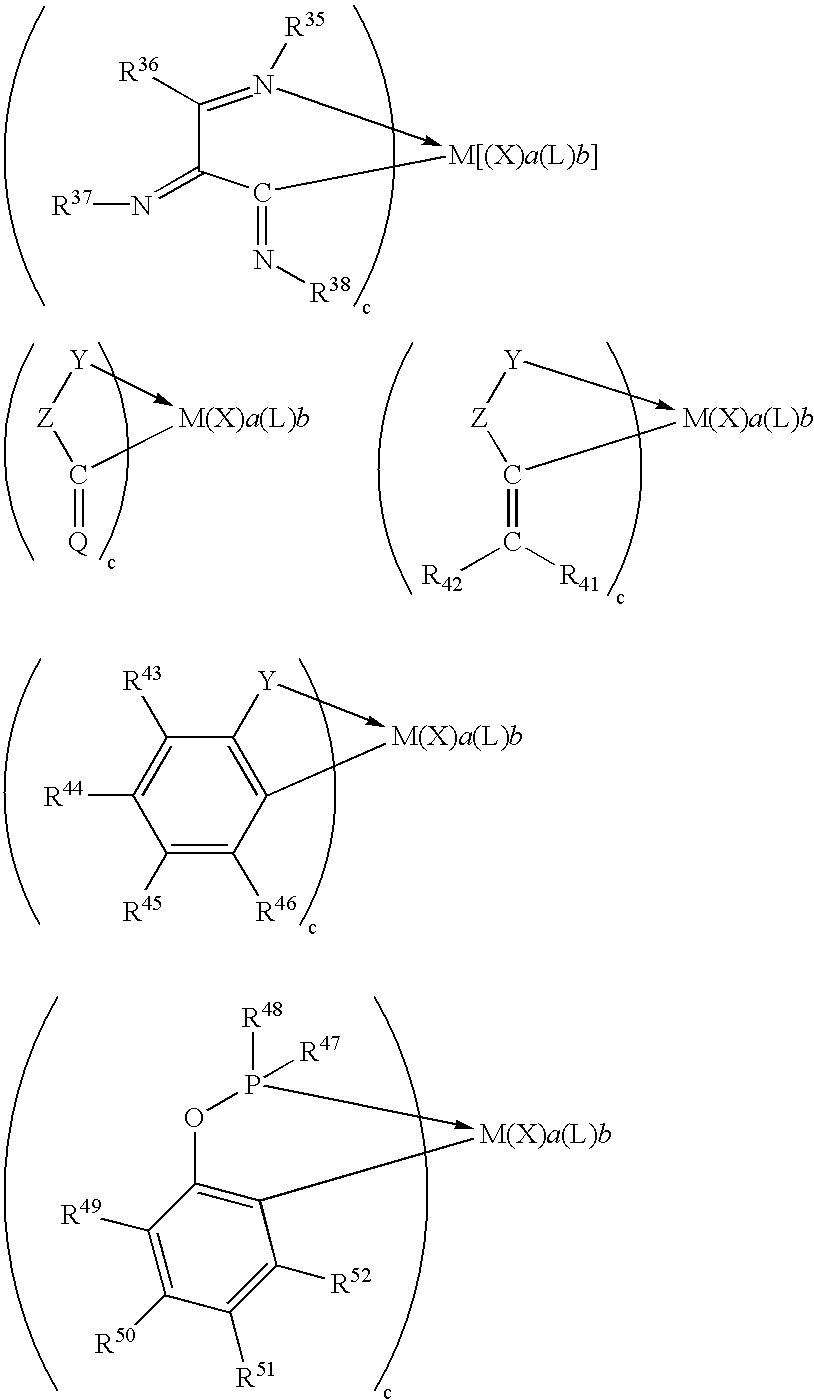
C1([R36])=N([R35])->[M[(X)a(L)b]]C(=N[R38])C1=N[R37].[Y]1->[M(X)a(L)b]C(=[Q])[Z]1.[Y]1->[M(X)a(L)b]C(=C([R41])[R42])[Z]1.C1([R45])=C([R46])C2=C(C([R43])=C1[R44])[Y]->[M(X)a(L)b]2.C1([R49])=C([R50])C([R51])=C([R52])C2=C1OP([R48])([R47])->[M(X)a(L)b]2
